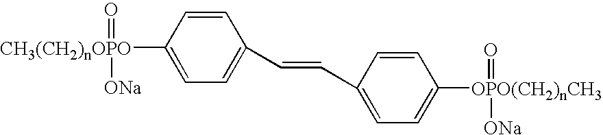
C1=CC([CH3(CH2)nOPO](=O)[ONa])=CC=C1C=CC1=CC=C([OPO(CH2)nCH3](=O)[ONa])C=C1
